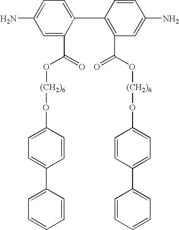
C1=C(N)C=C(C(=O)O[(CH2)6]OC2=CC=C(C3=CC=CC=C3)C=C2)C(C2=C(C(O[(CH2)6]OC3=CC=C(C4=CC=CC=C4)C=C3)=O)C=C(N)C=C2)=C1
